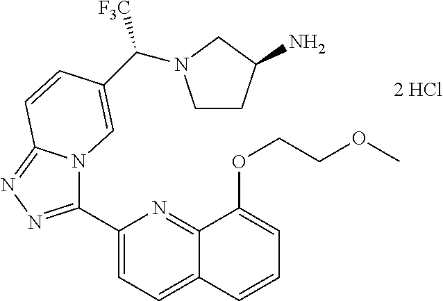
C1(C2=NN=C3N2C=C(C([F3C])N2CCC(N)C2)C=C3)=CC=C2C(=N1)C(OCCOC)=CC=C2
